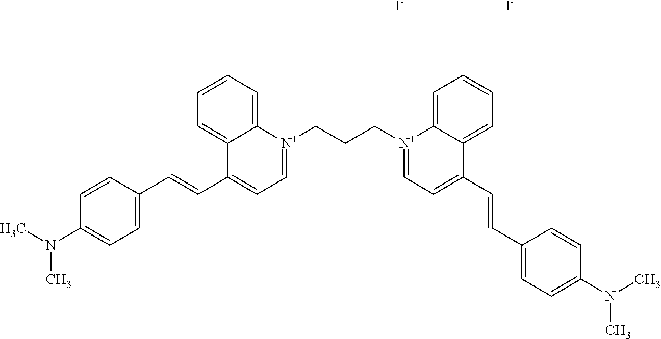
C1=C(C=CC2=CC=[N+](CCC[N+]3=CC=C(C=CC4=CC=C(N(C)C)C=C4)C4=CC=CC=C34)C3=CC=CC=C23)C=CC(N(C)C)=C1.[I-].[I-]
